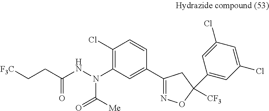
C1(Cl)=C(N(NC(CC[F3C])=O)C(=O)[Me])C=C(C2=NOC(C3=CC(Cl)=CC(Cl)=C3)([CF3])C2)C=C1
